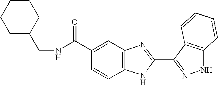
C12=C(C=C(C(=O)NCC3CCCCC3)C=C1)N=C(C1=NNC3=C1C=CC=C3)N2
